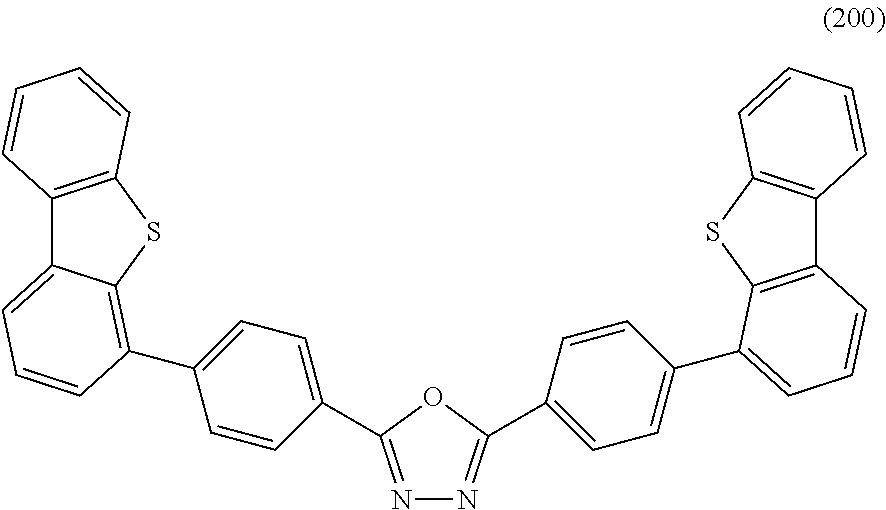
C12=C(SC3=C(C4=CC=C(C5=NN=C(C6=CC=C(C7=CC=CC8=C7SC7=C8C=CC=C7)C=C6)O5)C=C4)C=CC=C13)C=CC=C2
